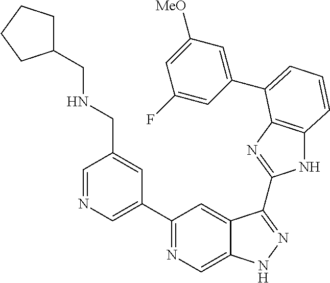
C1(C2=NC=C3C(=C2)C(C2=NC4=C(N2)C=CC=C4C2=CC([MeO])=CC(F)=C2)=NN3)=CN=CC(CNCC2CCCC2)=C1
